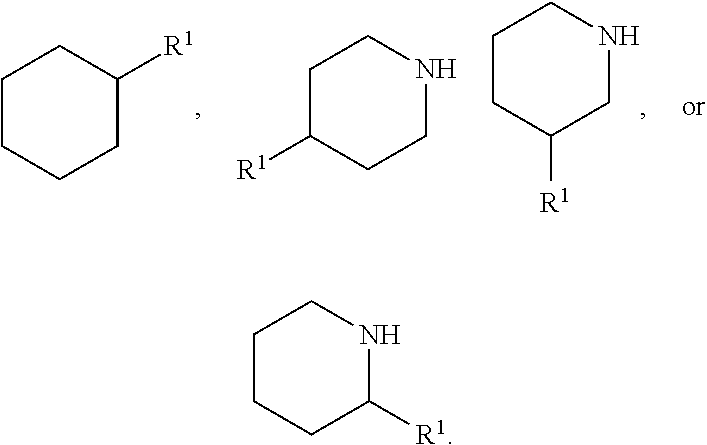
C1CCCC([R1])C1.C1CC([R1])CNC1.C1C([R1])CCNC1.C1CCC([R1])NC1
